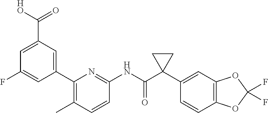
C1(C2=CC(C([HO])=O)=CC(F)=C2)=C(C)C=CC(NC(C2(C3=CC4=C(C=C3)OC(F)(F)O4)CC2)=O)=N1
